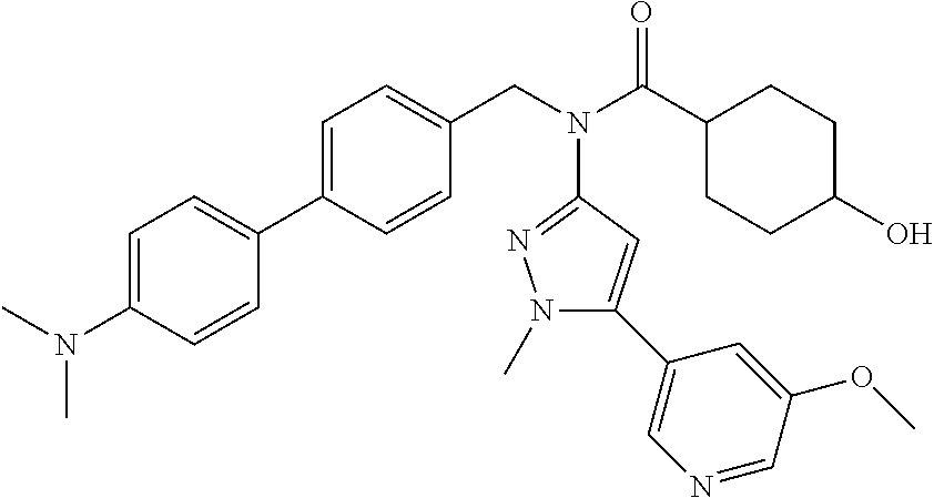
C1(C2=CC=C(CN(C(C3CCC(O)CC3)=O)C3=NN(C)C(C4=CN=CC(OC)=C4)=C3)C=C2)=CC=C(N(C)C)C=C1
